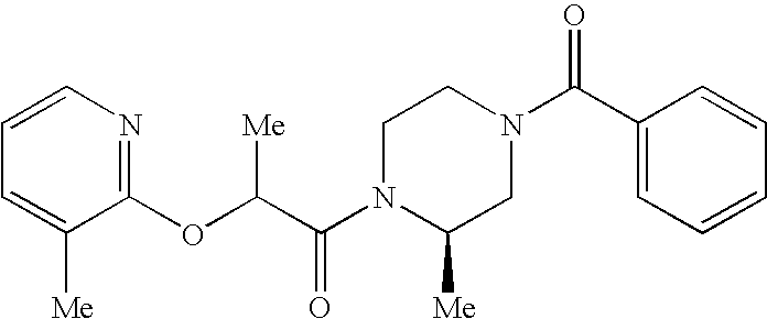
C1=C([Me])C(OC(C(N2C([Me])CN(C(C3=CC=CC=C3)=O)CC2)=O)[Me])=NC=C1
